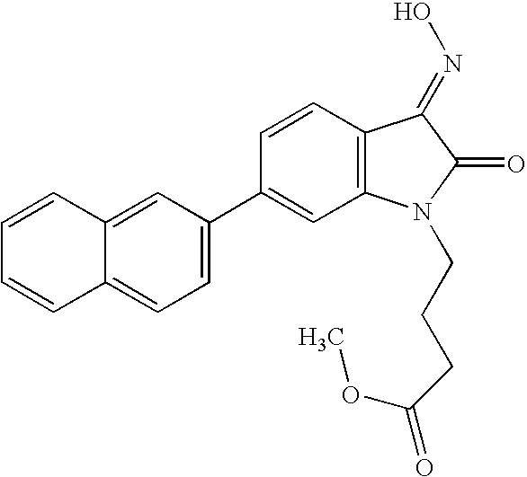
C12=CC(C3=CC4=C(C=C3)C(=NO)C(=O)N4CCCC(=O)OC)=CC=C1C=CC=C2
